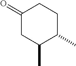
C1(=O)CC(C)C(C)CC1
